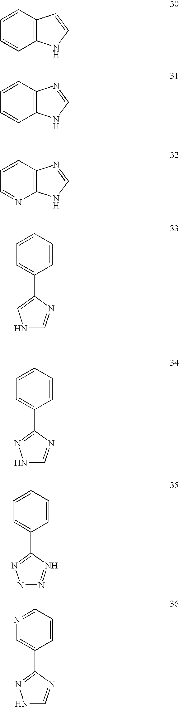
C1=CC2=C(C=C1)NC=C2.C1=CC2=C(C=C1)NC=N2.C1=CC2=C(N=C1)NC=N2.C1=CC=CC(C2=CNC=N2)=C1.C1=CC=CC(C2=NNC=N2)=C1.C1=CC=CC(C2=NNN=N2)=C1.N1=CC=CC(C2=NNC=N2)=C1
